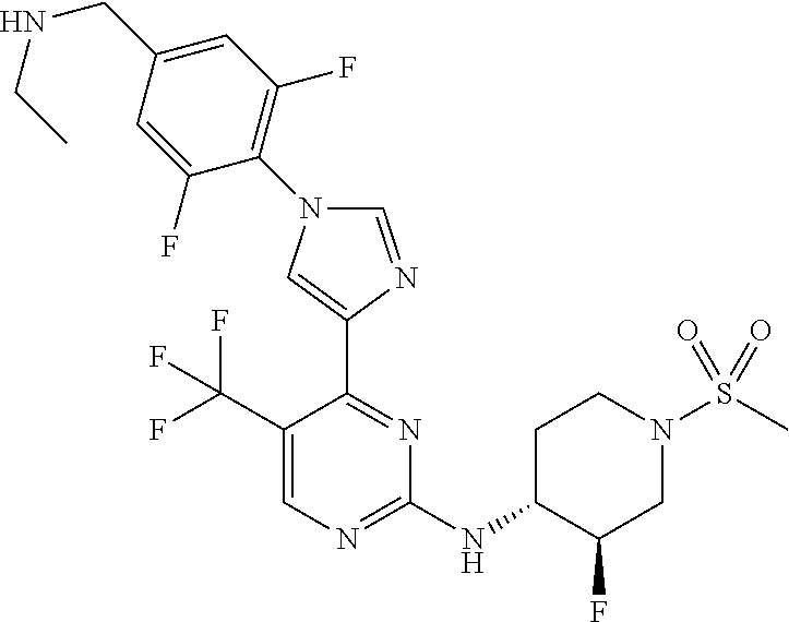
C1=NC(C2=NC(NC3C(F)CN(S(C)(=O)=O)CC3)=NC=C2C(F)(F)F)=CN1C1=C(F)C=C(CNCC)C=C1F
